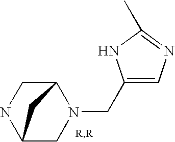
C12CN(CC3=CN=C(C)N3)C(CN1)C2
